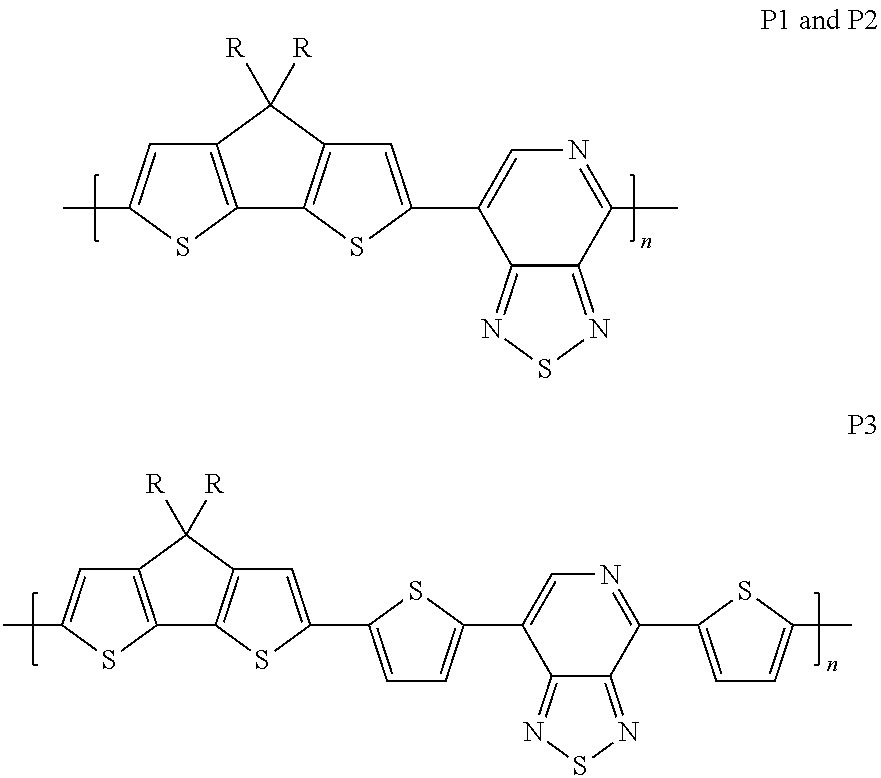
C12=C(SC(C)=C1)C1=C(C2([R])[R])C=C(C2=CN=C(C)C3=NSN=C23)S1.C12=C(SC(C)=C1)C1=C(C2([R])[R])C=C(C2=CC=C(C3=CN=C(C4=CC=C(C)S4)C4=NSN=C43)S2)S1
